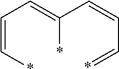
C(*)=CC=C(C=CC=*)*
